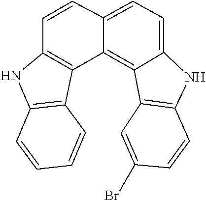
C1=C2C(=C3C4=C(NC5=C4C=CC=C5)C=CC3=C1)C1=C(C=CC(Br)=C1)N2
